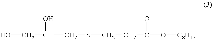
OCC(O)CSCCC(=O)O[C8H17]
